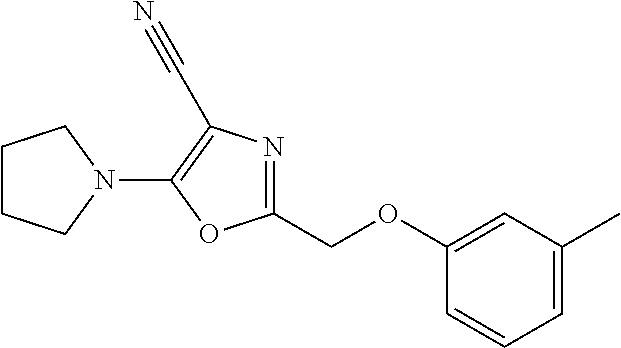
C1(COC2=CC(C)=CC=C2)=NC(C#N)=C(N2CCCC2)O1
